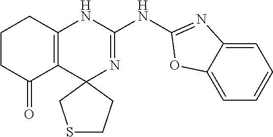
C1CC(=O)C2=C(C1)NC(NC1=NC3=CC=CC=C3O1)=NC21CCSC1
